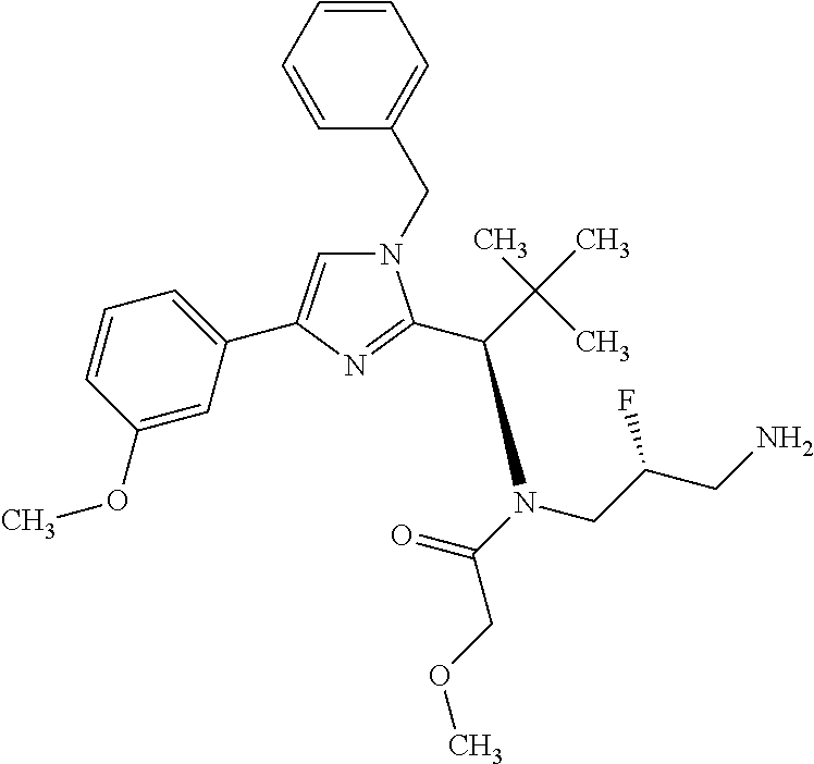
C1=CC=CC(CN2C=C(C3=CC=CC(OC)=C3)N=C2C(C(C)(C)C)N(C(COC)=O)CC(CN)F)=C1
